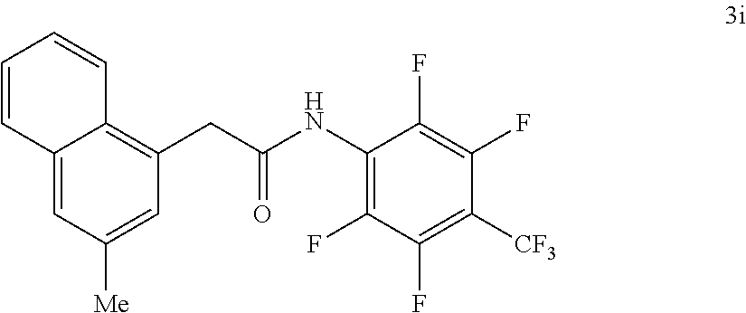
C12=CC([Me])=CC(CC(=O)NC3=C(F)C(F)=C([CF3])C(F)=C3F)=C1C=CC=C2
